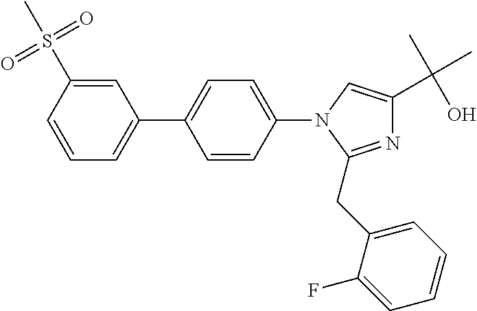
C1=CC(S(=O)(=O)C)=CC(C2=CC=C(N3C(CC4=CC=CC=C4F)=NC(C(C)(O)C)=C3)C=C2)=C1
